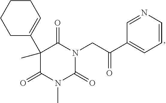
C1CCCC(C2(C)C(=O)N(C)C(=O)N(CC(=O)C3=CC=CN=C3)C2=O)=C1
